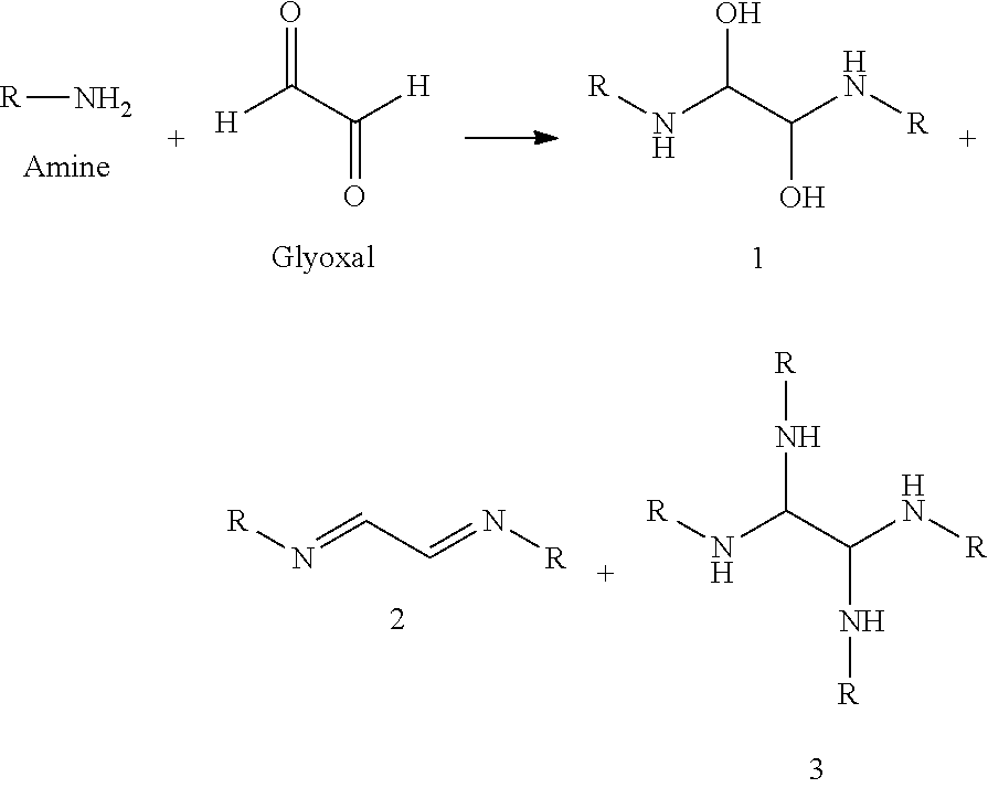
[R]N.[H]C(C([H])=O)=O.N(C(C(N[R])O)O)[R].N(=CC=N[R])[R].N(C(C(N[R])N[R])N[R])[R]
